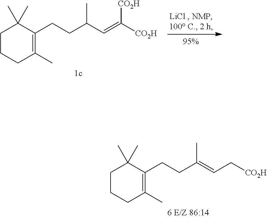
C1CCC(C)=C(CCC(C=C([CO2H])[CO2H])C)C1(C)C.C1CCC(C)=C(CCC(=CC[CO2H])C)C1(C)C
